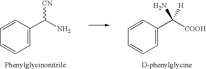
C1=C(C(N)[CN])C=CC=C1.C1=C(C([COOH])([H])N)C=CC=C1
